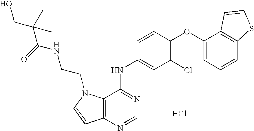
C12=C(N=CN=C1NC1=CC(Cl)=C(OC3=CC=CC4=C3C=CS4)C=C1)C=CN2CCNC(C(CO)(C)C)=O.Cl
